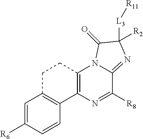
C12=C(N=C([R8])C3=NC([L3][R11])([R2])C(=O)N13)C1=C(C=C([R6])C=C1)CC2
